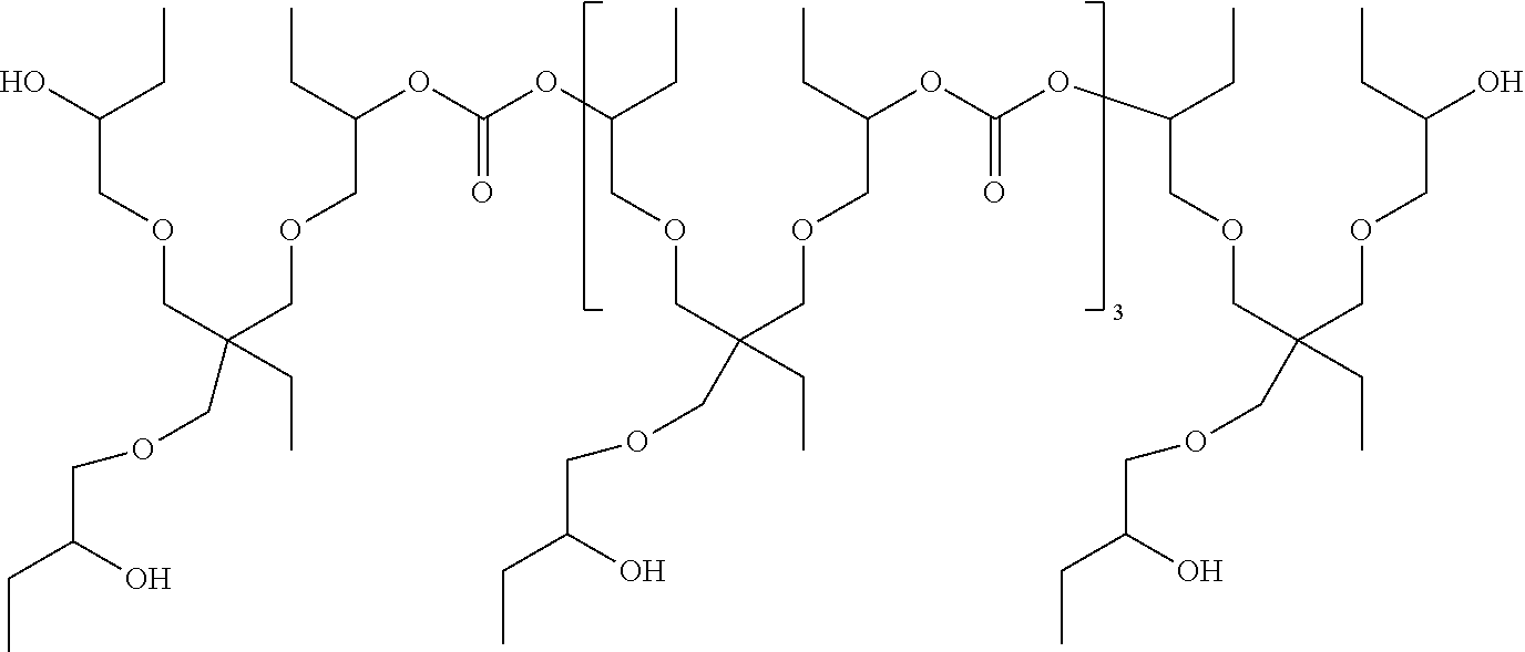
C(C(COCC(COCC(OC(OC(COCC(CC)(COCC(CC)O)COCC(OC(OC(COCC(CC)(COCC(O)CC)COCC(CC)O)CC)=O)CC)CC)=O)CC)(CC)COCC(O)CC)O)C
